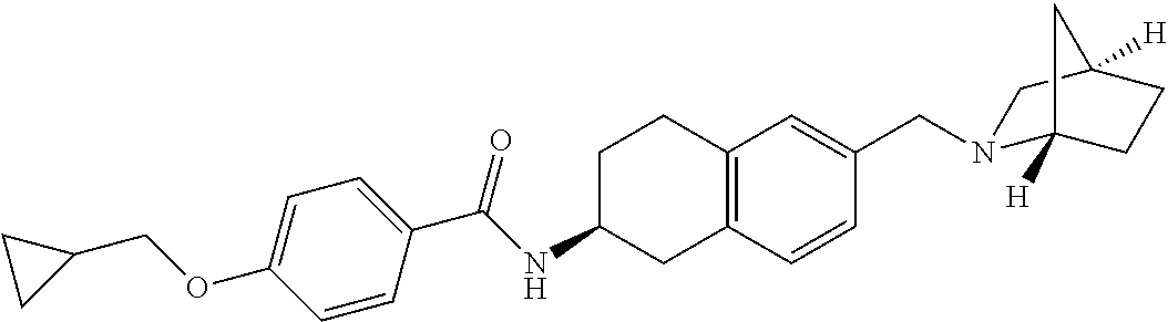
C1=C(OCC2CC2)C=CC(C(NC2CC3=C(CC2)C=C(CN2C4([H])CCC([H])(C2)C4)C=C3)=O)=C1
